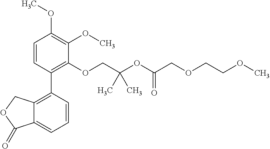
C1=CC(C2=C3C(=CC=C2)C(=O)OC3)=C(OCC(OC(COCCOC)=O)(C)C)C(OC)=C1OC
